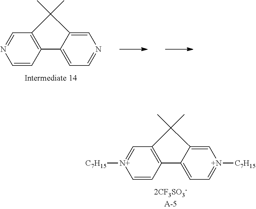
C1=CC2=C(C=N1)C(C)(C)C1=CN=CC=C21.C1=CC2=C(C=[N+]1[C7H15])C(C)(C)C1=C[N+]([C7H15])=CC=C21
